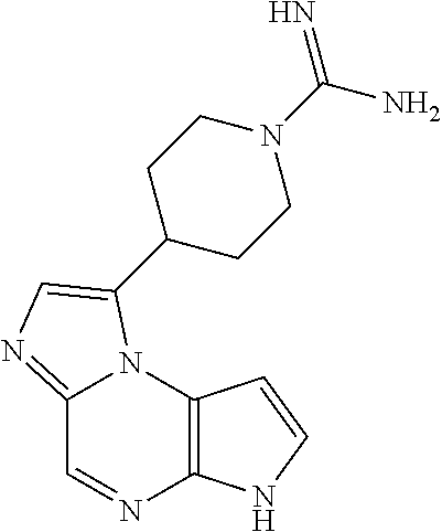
C12=NC=C(C3CCN(C(N)=N)CC3)N1C1=C(N=C2)NC=C1
